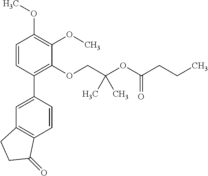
C1=CC(C2=CC3=C(C=C2)C(=O)CC3)=C(OCC(OC(CCC)=O)(C)C)C(OC)=C1OC
